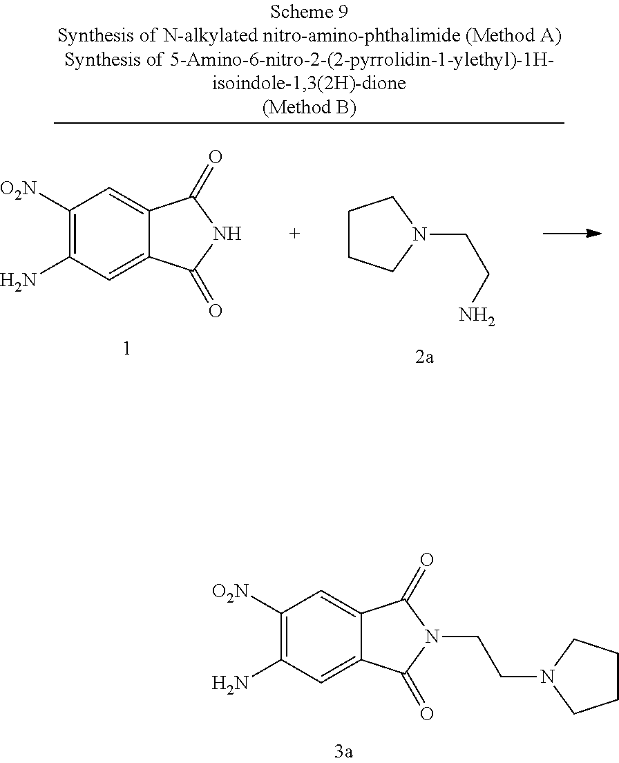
C1([O2N])=C(N)C=C2C(=C1)C(=O)N(CCN1CCCC1)C2=O.C1([O2N])=C(N)C=C2C(=C1)C(=O)NC2=O.C1CCN(CCN)C1
